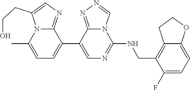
C1(C2=CC=C(C)N3C2=NC=C3CCO)=CN=C(NCC2=C3C(=CC=C2F)OCC3)N2C1=NN=C2
